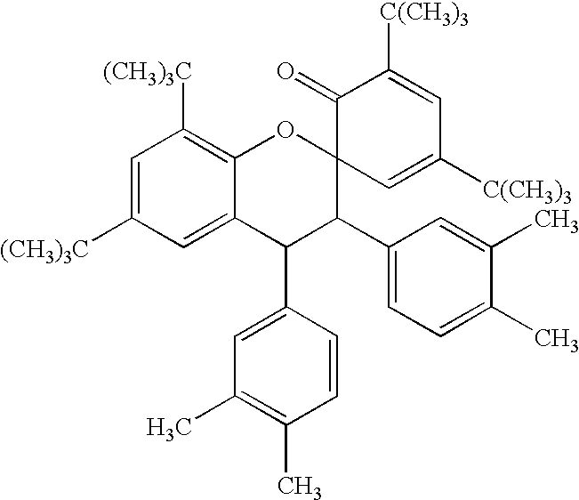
C1=C([(CH3)3C])C=C2C(=C1[(CH3)3C])OC1(C(C3=CC=C(C)C(C)=C3)C2C2=CC(C)=C(C)C=C2)C=C([C(CH3)3])C=C([C(CH3)3])C1=O
